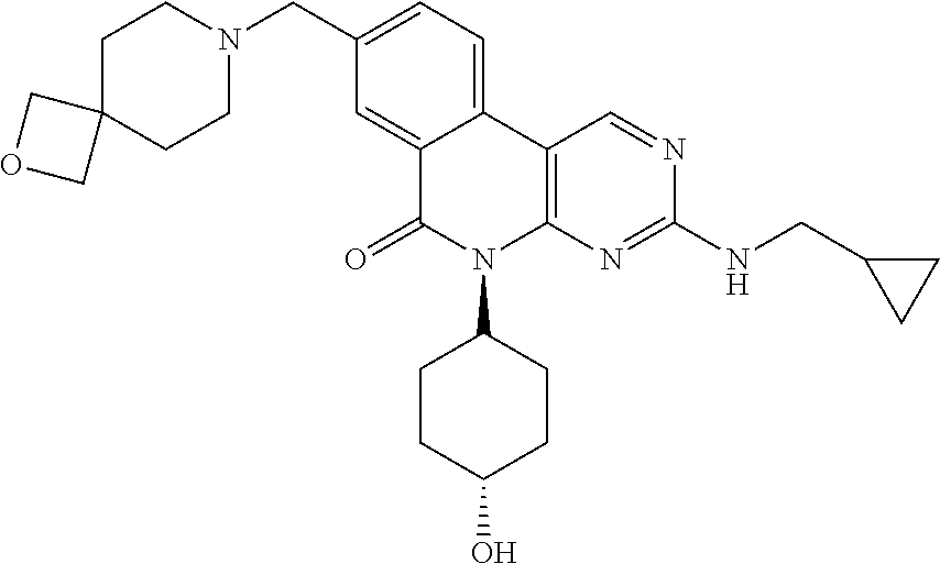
C1C2(CCN(CC3=CC=C4C(=C3)C(=O)N(C3CCC(O)CC3)C3=C4C=NC(NCC4CC4)=N3)C1)COC2
